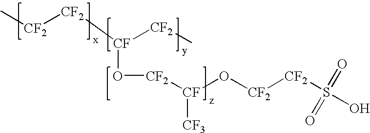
C[CF2][CF2][CF]([CF2]C)O[CF2][CF](O[CF2][CF2]S(=O)(O)=O)[CF3]
